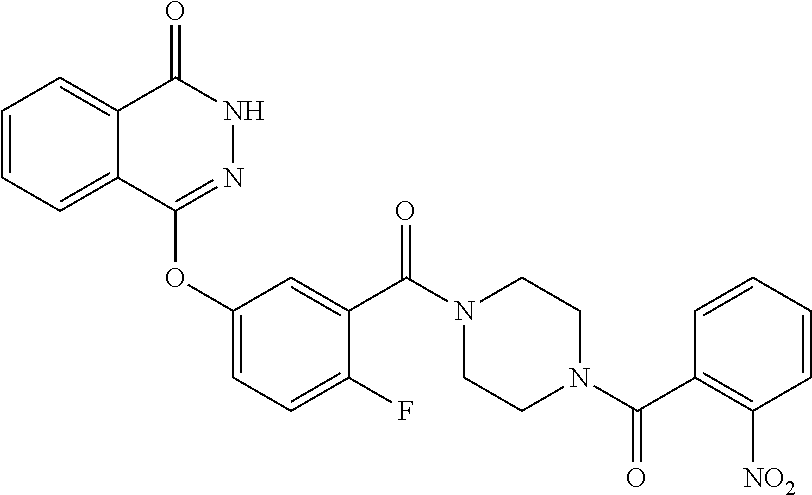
C1=CC=C2C(=C1)C(=O)NN=C2OC1=CC=C(F)C(C(N2CCN(C(C3=C([NO2])C=CC=C3)=O)CC2)=O)=C1
